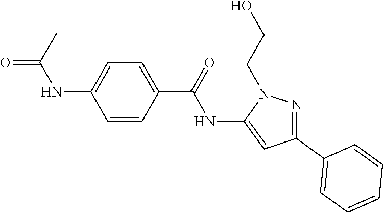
C1=CC(C(=O)NC2=CC(C3=CC=CC=C3)=NN2CCO)=CC=C1NC(C)=O
